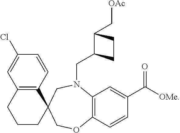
C1(Cl)=CC2=C(C=C1)C1(CCC2)COC2=C(N(CC3C(C[OAc])CC3)C1)C=C(C([OMe])=O)C=C2
